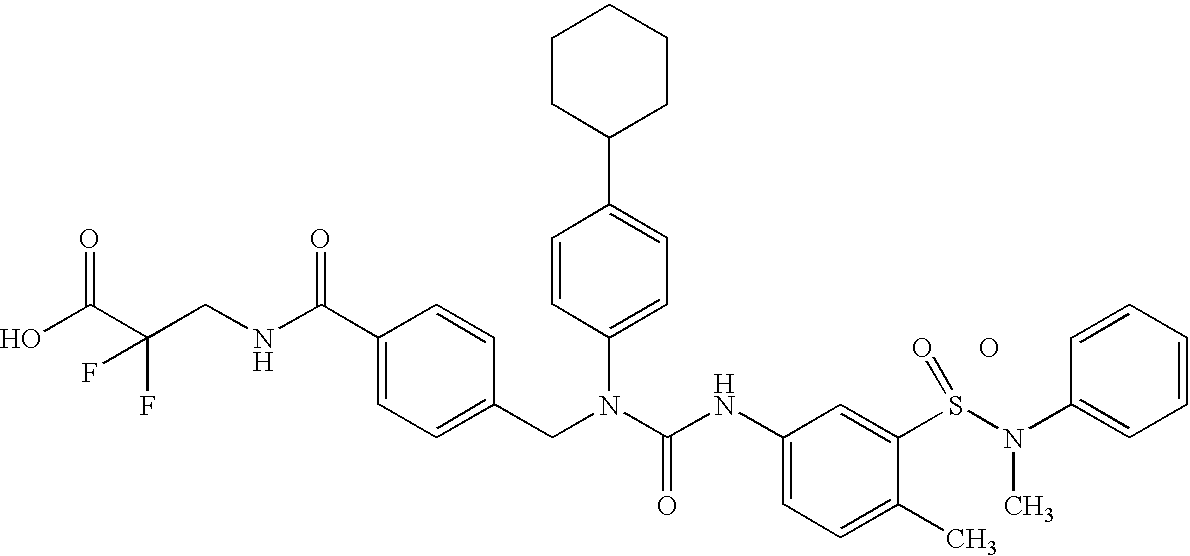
OC(C(CNC(C1=CC=C(CN(C(NC2=CC=C(C)C(S(N(C3=CC=CC=C3)C)=O)=C2)=O)C2=CC=C(C3CCCCC3)C=C2)C=C1)=O)(F)F)=O.O
